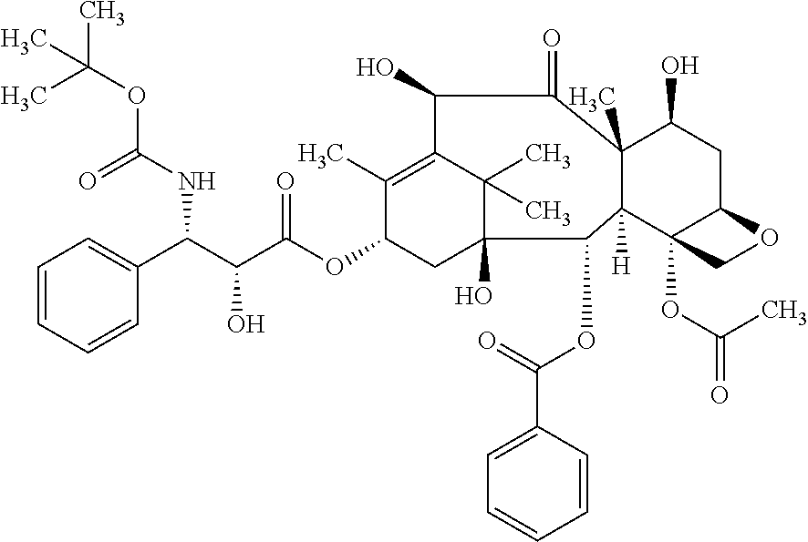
C1=C(C(C(C(OC2CC3(O)C(C)(C)C(=C2C)C(O)C(=O)C2(C)C(O)CC4C(OC(C)=O)(C2([H])C3OC(=O)C2=CC=CC=C2)CO4)=O)O)NC(OC(C)(C)C)=O)C=CC=C1
